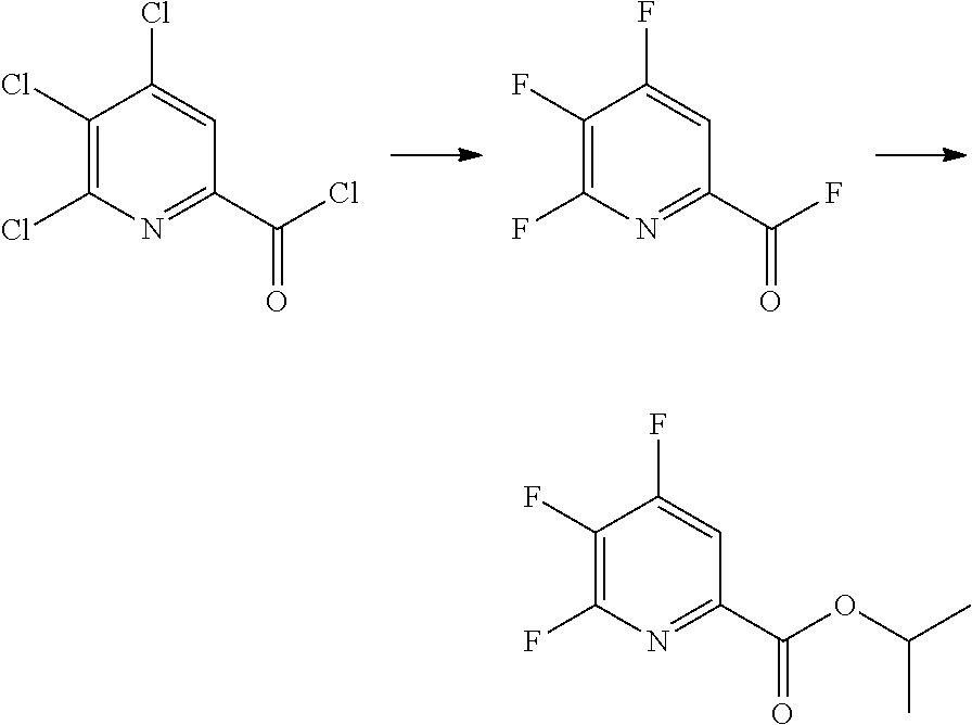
C1(Cl)=C(Cl)N=C(C(Cl)=O)C=C1Cl.C1(F)=C(F)N=C(C(F)=O)C=C1F.C1(F)=C(F)N=C(C(OC(C)C)=O)C=C1F
